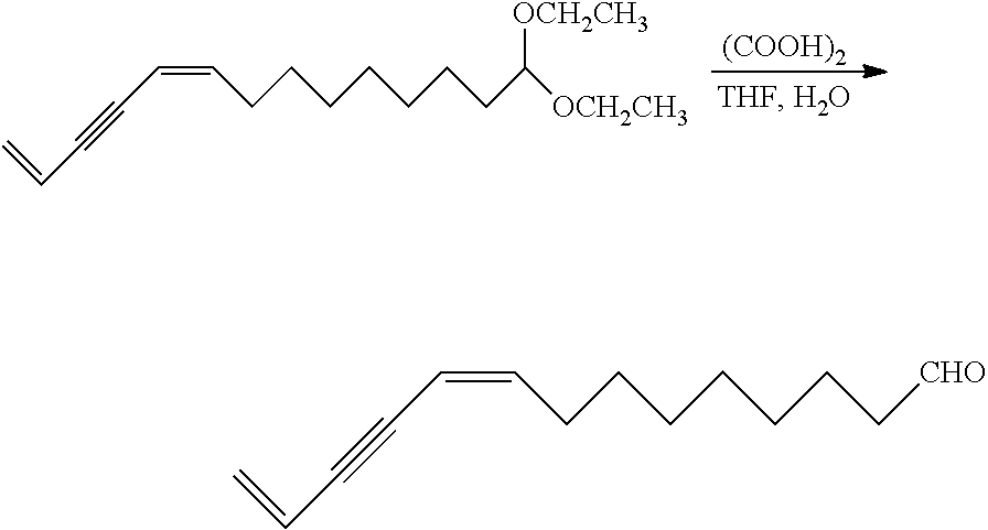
C=CC#CC=CCCCCCCCC([OCH2CH3])[OCH2CH3].[(COOH)2].C=CC#CC=CCCCCCCC[CHO]
